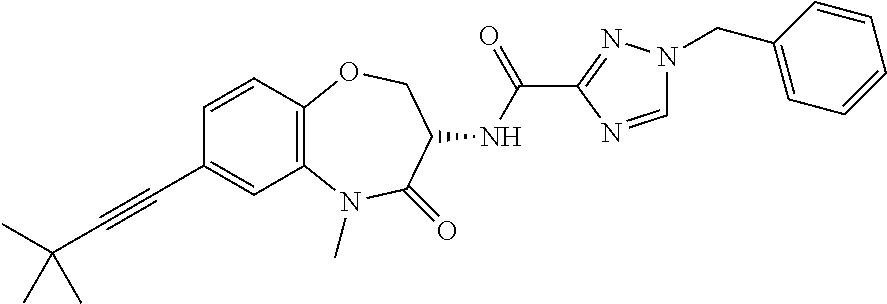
C1(C#CC(C)(C)C)=CC2=C(C=C1)OCC(NC(C1=NN(CC3=CC=CC=C3)C=N1)=O)C(=O)N2C
